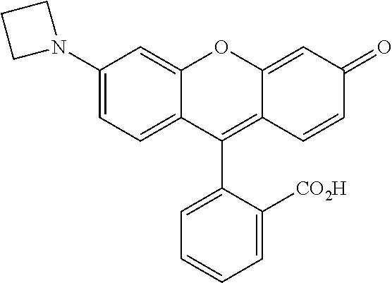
C1(N2CCC2)=CC=C2C(=C1)OC1=CC(=O)C=CC1=C2C1=CC=CC=C1[CO2H]
